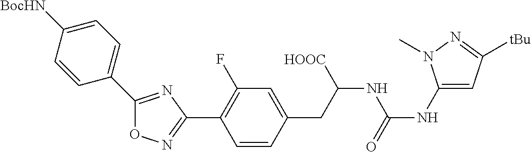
O1N=C(C2=C(F)C=C(CC(NC(NC3=CC([tBu])=NN3C)=O)[HOOC])C=C2)N=C1C1=CC=C([BocHN])C=C1
